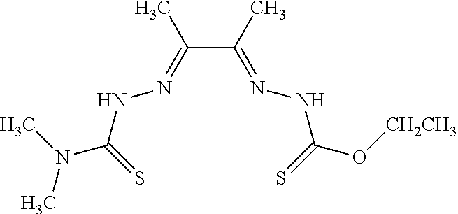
C(C(=NNC(O[CH2CH3])=S)C)(=NNC(N(C)C)=S)C
